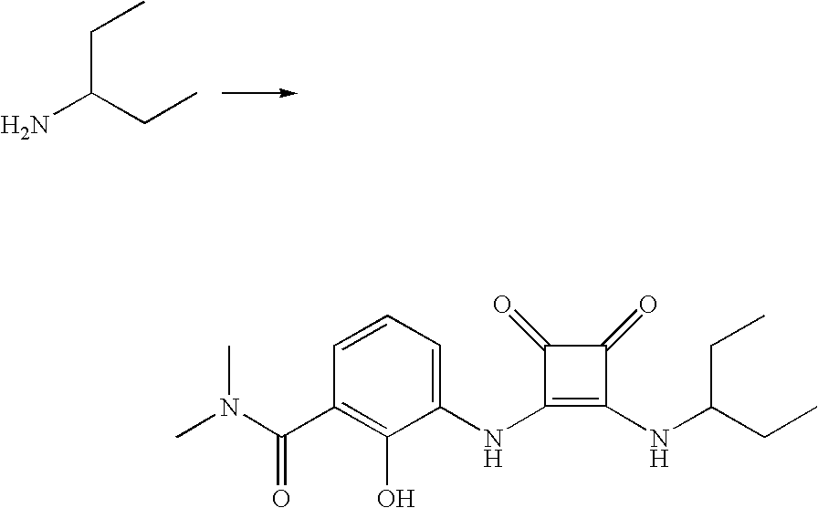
NC(CC)CC.CN(C(C1=C(O)C(NC2=C(NC(CC)CC)C(=O)C2=O)=CC=C1)=O)C
